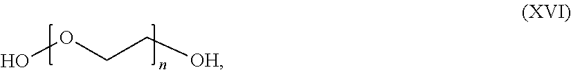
OOCC[OH]
